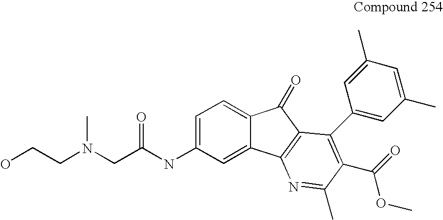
C1=C(NC(CN(CCO)C)=O)C=C2C(=C1)C(=O)C1=C2N=C(C)C(C(=O)OC)=C1C1=CC(C)=CC(C)=C1
